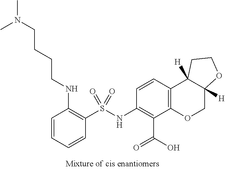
C1(NS(C2=C(NCCCCN(C)C)C=CC=C2)(=O)=O)=C(C(O)=O)C2=C(C3([H])C([H])(CO2)OCC3)C=C1
